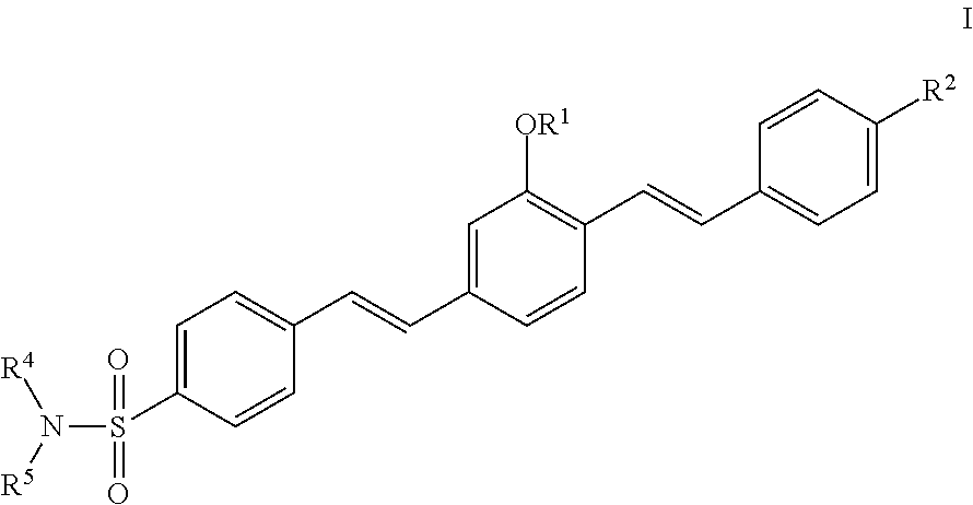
C1=CC([R2])=CC=C1C=CC1=C([OR1])C=C(C=CC2=CC=C(S(=O)(=O)N([R5])[R4])C=C2)C=C1
